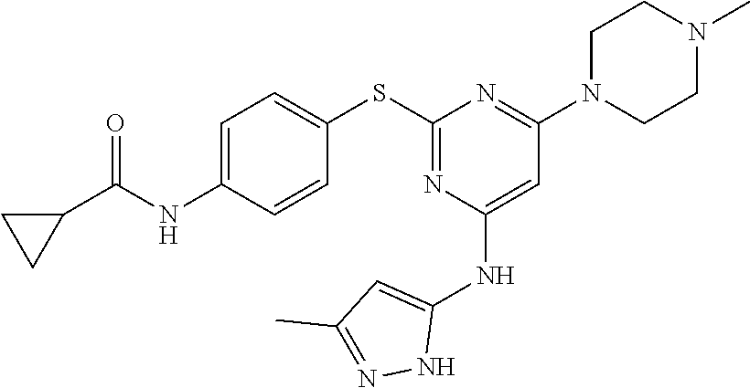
C1=C(NC(C2CC2)=O)C=CC(SC2=NC(NC3=CC(C)=NN3)=CC(N3CCN(C)CC3)=N2)=C1
